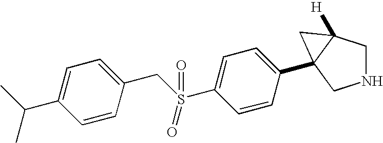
C1=CC(CS(=O)(=O)C2=CC=C(C34C([H])(CNC3)C4)C=C2)=CC=C1C(C)C
